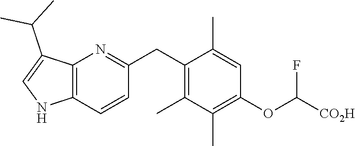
C1(C)=CC(OC(F)[CO2H])=C(C)C(C)=C1CC1=NC2=C(C=C1)NC=C2C(C)C
